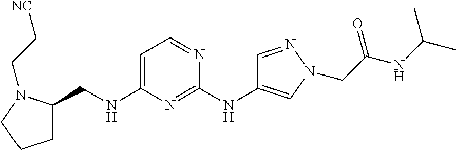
C1=C(NCC2CCCN2CC[NC])N=C(NC2=CN(CC(NC(C)C)=O)N=C2)N=C1
